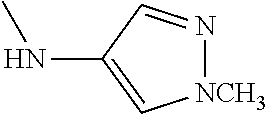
CNC1=C[NCH3]N=C1
